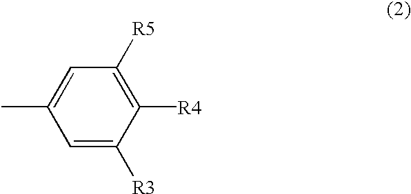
C1=C([R3])C([R4])=C([R5])C=C1C
